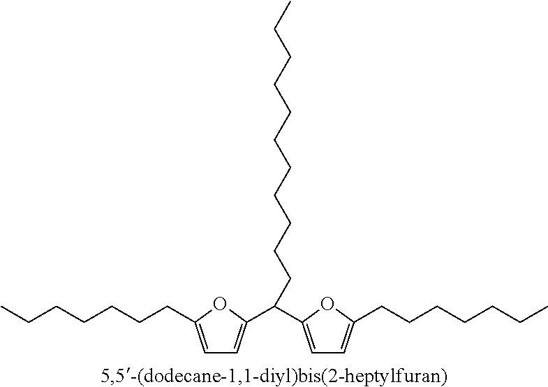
C1=C(CCCCCCC)OC(C(C2=CC=C(CCCCCCC)O2)CCCCCCCCCCC)=C1
